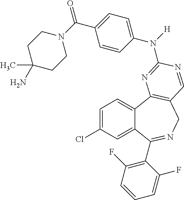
C1=C(Cl)C=C2C(=C1)C1=C(CN=C2C2=C(F)C=CC=C2F)C=NC(N(C2=CC=C(C(N3CCC(C)(N)CC3)=O)C=C2)[H])=N1
